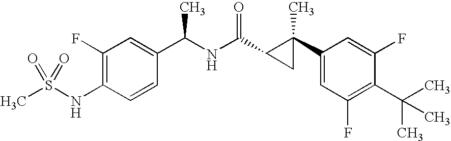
N(C1=C(F)C=C(C(NC(=O)C2C(C3=CC(F)=C(C(C)(C)C)C(F)=C3)(C)C2)C)C=C1)S(C)(=O)=O
